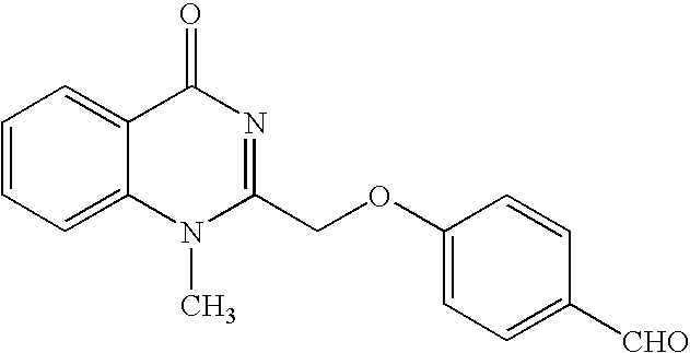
C12=CC=CC=C1N(C)C(COC1=CC=C([CHO])C=C1)=NC2=O
